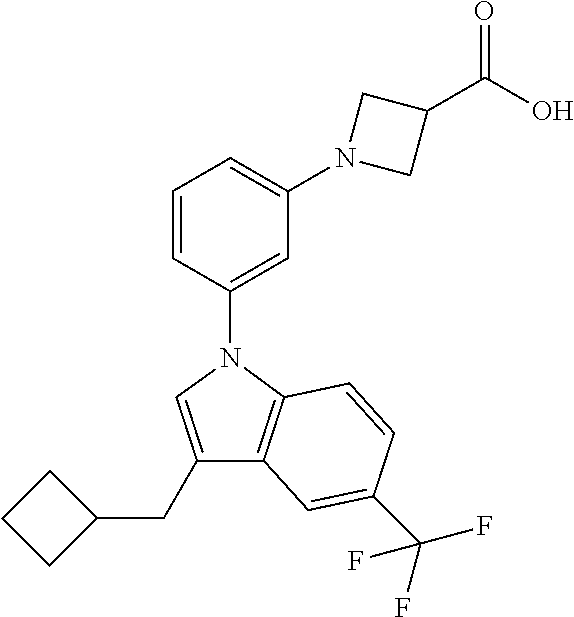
C1=CC(N2C=C(CC3CCC3)C3=C2C=CC(C(F)(F)F)=C3)=CC(N2CC(C(O)=O)C2)=C1
